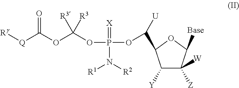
[Rg][Q]C(OC(OP(OC([U])C1C([Y])C([Z])([W])C([Base])O1)(=[X])N([R1])[R2])([R3])[R3])=O
